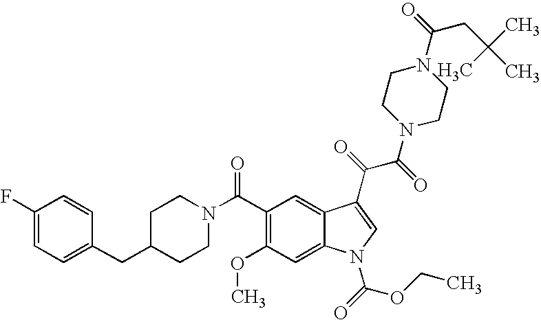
C1(F)=CC=C(CC2CCN(C(C3=C(OC)C=C4C(=C3)C(C(=O)C(=O)N3CCN(C(CC(C)(C)C)=O)CC3)=CN4C(=O)OCC)=O)CC2)C=C1
